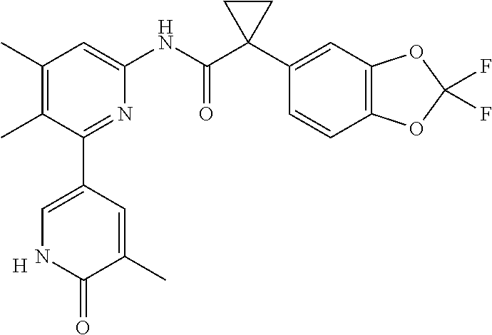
[H].C1(C)=C(C)C(C2=CNC(=O)C(C)=C2)=NC(NC(C2(C3=CC4=C(C=C3)OC(F)(F)O4)CC2)=O)=C1
